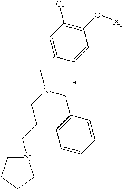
C1=C(CN(CC2=CC=CC=C2)CCCN2CCCC2)C(F)=CC(O[X1])=C1Cl
